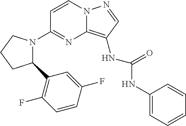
C1=CN2C(=C(NC(NC3=CC=CC=C3)=O)C=N2)N=C1N1C(C2=C(F)C=CC(F)=C2)CCC1
